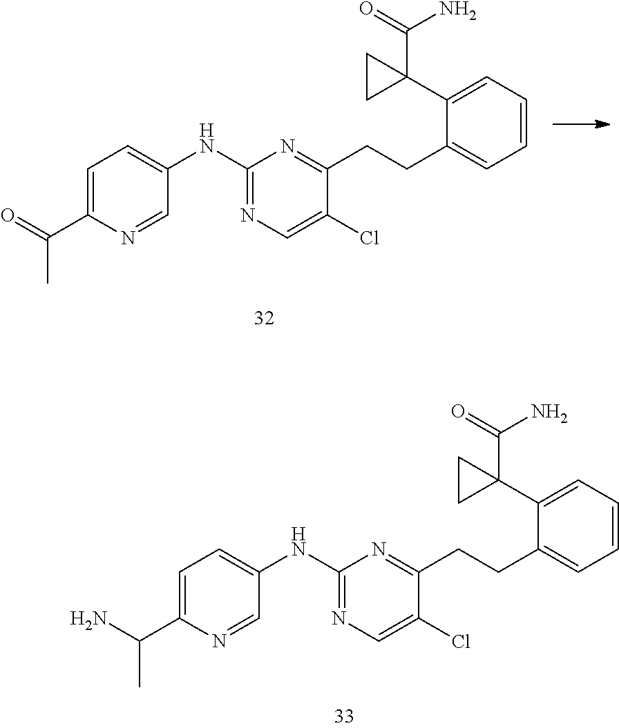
C1=CC=C(C2(C(=O)N)CC2)C(CCC2=NC(NC3=CC=C(C(N)C)N=C3)=NC=C2Cl)=C1.C1=CC=C(C2(C(=O)N)CC2)C(CCC2=NC(NC3=CC=C(C(=O)C)N=C3)=NC=C2Cl)=C1
